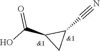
C(#N)C1C(C(O)=O)C1
